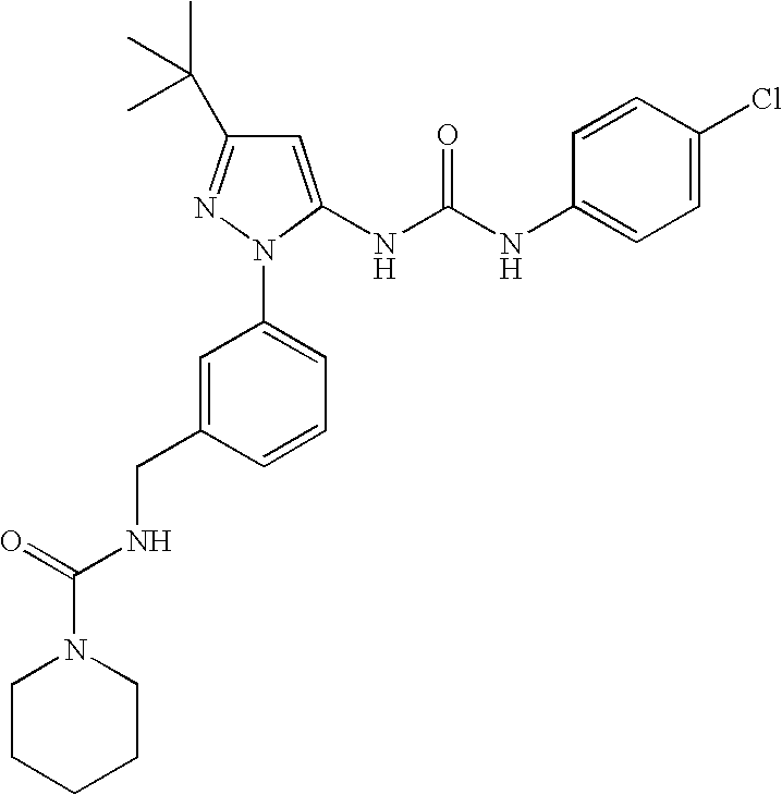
C1=CC(NC(NC2=CC(C(C)(C)C)=NN2C2=CC=CC(CNC(=O)N3CCCCC3)=C2)=O)=CC=C1Cl
